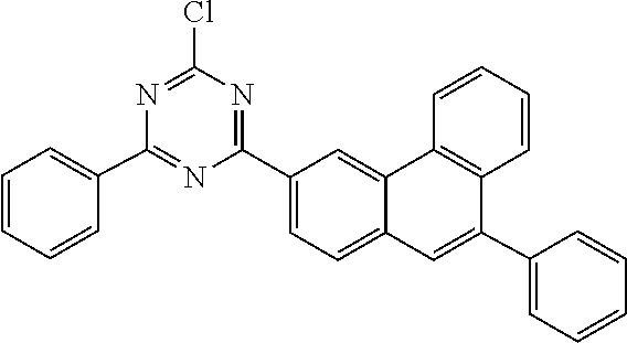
N1=C(C2=CC=CC=C2)N=C(Cl)N=C1C1=CC=C2C(=C1)C1=C(C=CC=C1)C(C1=CC=CC=C1)=C2
